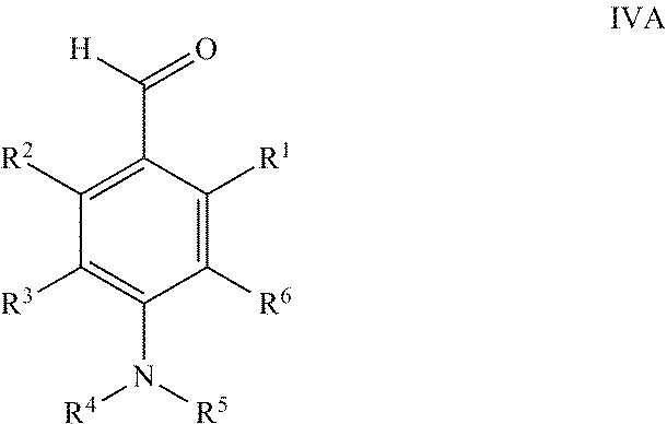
C1([R6])=C([R1])C(C([H])=O)=C([R2])C([R3])=C1N([R5])[R4]
